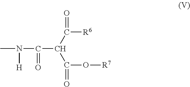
CN(C(=O)C(C([R6])=O)C(O[R7])=O)[H]
